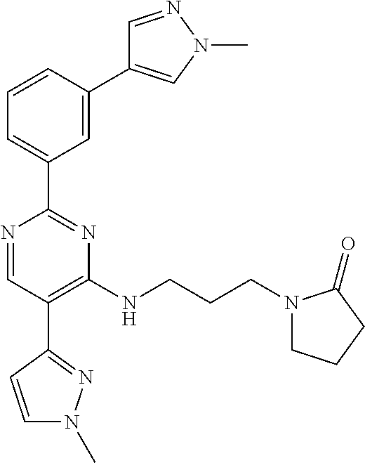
N1=CC(C2=NN(C)C=C2)=C(NCCCN2CCCC2=O)N=C1C1=CC=CC(C2=CN(C)N=C2)=C1
